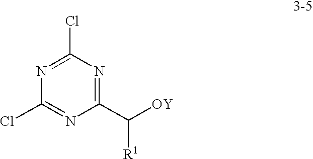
N1=C(Cl)N=C(C([OY])[R1])N=C1Cl
